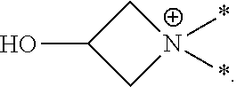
OC1C[N+](*)(*)C1
